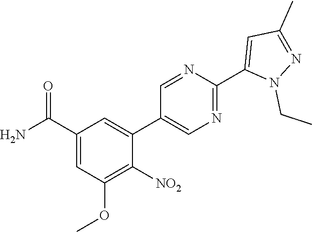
C1(C(N)=O)=CC(OC)=C([NO2])C(C2=CN=C(C3=CC(C)=NN3CC)N=C2)=C1
